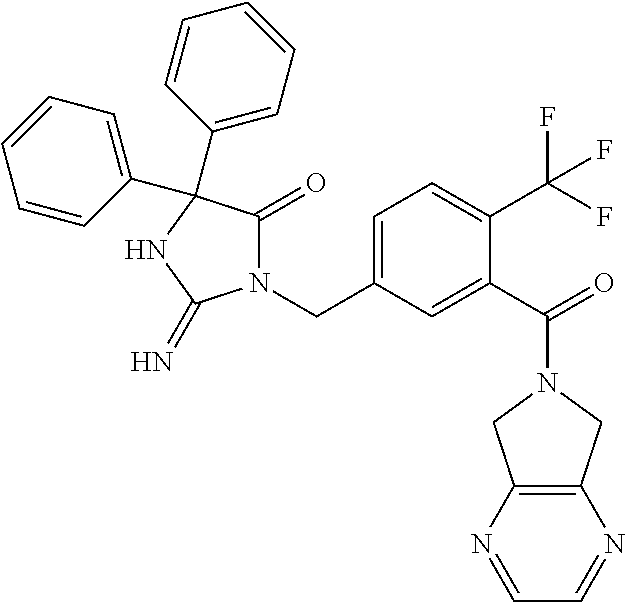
N1(CC2=CC=C(C(F)(F)F)C(C(=O)N3CC4=C(C3)N=CC=N4)=C2)C(=O)C(C2=CC=CC=C2)(C2=CC=CC=C2)NC1=N
